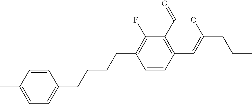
C1=CC2=C(C(F)=C1CCCCC1=CC=C(C)C=C1)C(=O)OC(CCC)=C2
